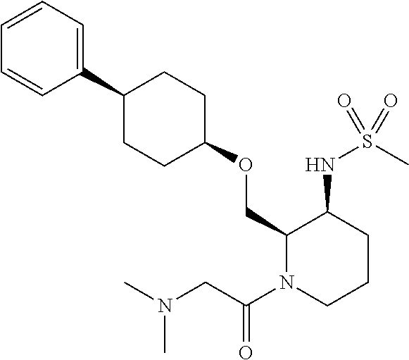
C1(OCC2C(NS(C)(=O)=O)CCCN2C(CN(C)C)=O)CCC(C2=CC=CC=C2)CC1
